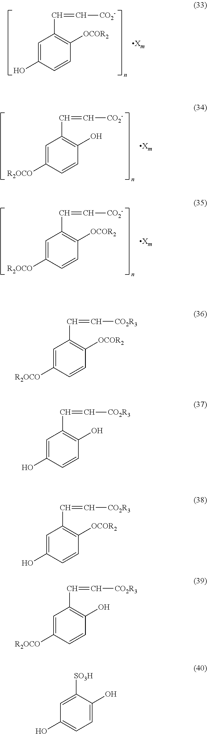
C1=C(O)C=CC([OCOR2])=C1C=C[CO2-].C1=C([R2OCO])C=CC(O)=C1C=C[CO2-].C1=C([R2OCO])C=CC([OCOR2])=C1C=C[CO2-].C1=C([R2OCO])C=CC([OCOR2])=C1C=C[CO2R3].C1=C(O)C=CC(O)=C1C=C[CO2R3].C1=C(O)C=CC([OCOR2])=C1C=C[CO2R3].C1=C([R2OCO])C=CC(O)=C1C=C[CO2R3].C1=C([SO3H])C(O)=CC=C1O
